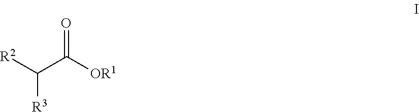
[R2]C(C([OR1])=O)[R3]
